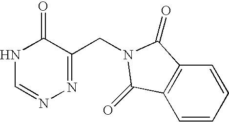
N1C=NN=C(CN2C(=O)C3=C(C=CC=C3)C2=O)C1=O
